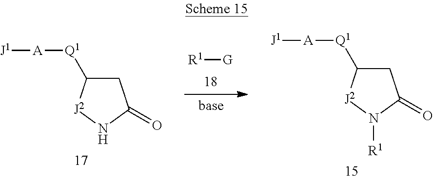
[R1][G].C1C([Q1][A][J1])[J2]NC1=O.C1C([Q1][A][J1])[J2]N([R1])C1=O
